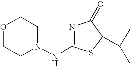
N1(NC2=NC(=O)C(C(C)C)S2)CCOCC1
